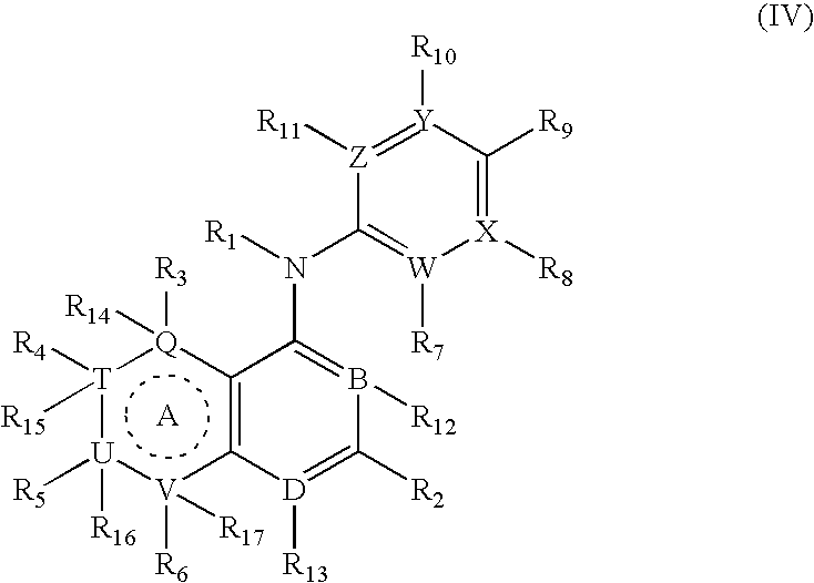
[T]1([R4])([R15]):[U]([R5])([R16]):[V]([R6])([R17])c2~c([Q]:1([R3])[R14])C(N(C1=[W]([R7])[X]([R8])=C([R9])[Y]([R10])=[Z]1[R11])[R1])=B([R12])C([R2])=[D]2[R13]
